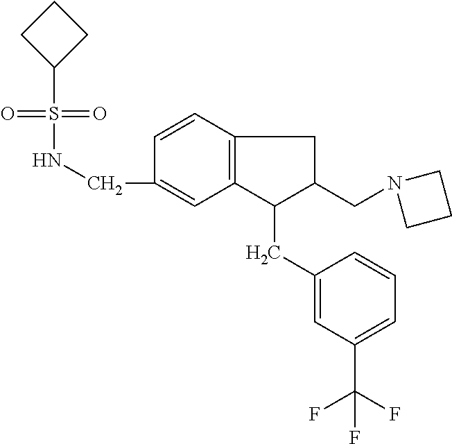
S(=O)(=O)(NCC1=CC2=C(C=C1)CC(CN1CCC1)C2CC1=CC(C(F)(F)F)=CC=C1)C1CCC1
